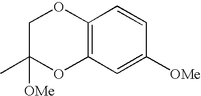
C12=C(C=C([OMe])C=C1)OC(C)([OMe])CO2
